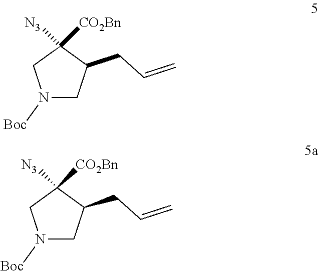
N1([Boc])CC(CC=C)C([CO2Bn])([N3])C1.N1([Boc])CC(CC=C)C([CO2Bn])([N3])C1
